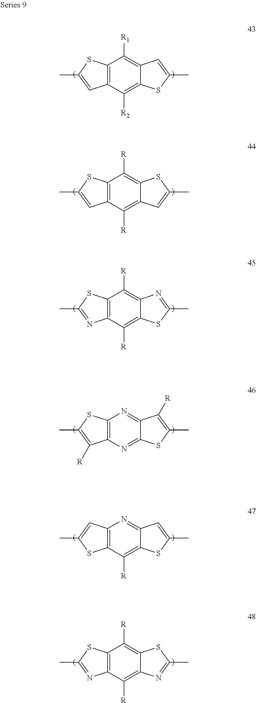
C12=C(C([R2])=C3C(=C1[R1])C=C(C)S3)C=C(C)S2.C12=C(C([R])=C3C(=C1[R])SC(C)=C3)C=C(C)S2.C12=C(C([R])=C3C(=C1[R])N=C(C)S3)N=C(C)S2.C12=C(N=C3C(=N1)C([R])=C(C)S3)C([R])=C(C)S2.C12=C(C([R])=C3C(=N1)C=C(C)S3)SC(C)=C2.C12=C(C([R])=C3C(=C1[R])SC(C)=N3)N=C(C)S2
